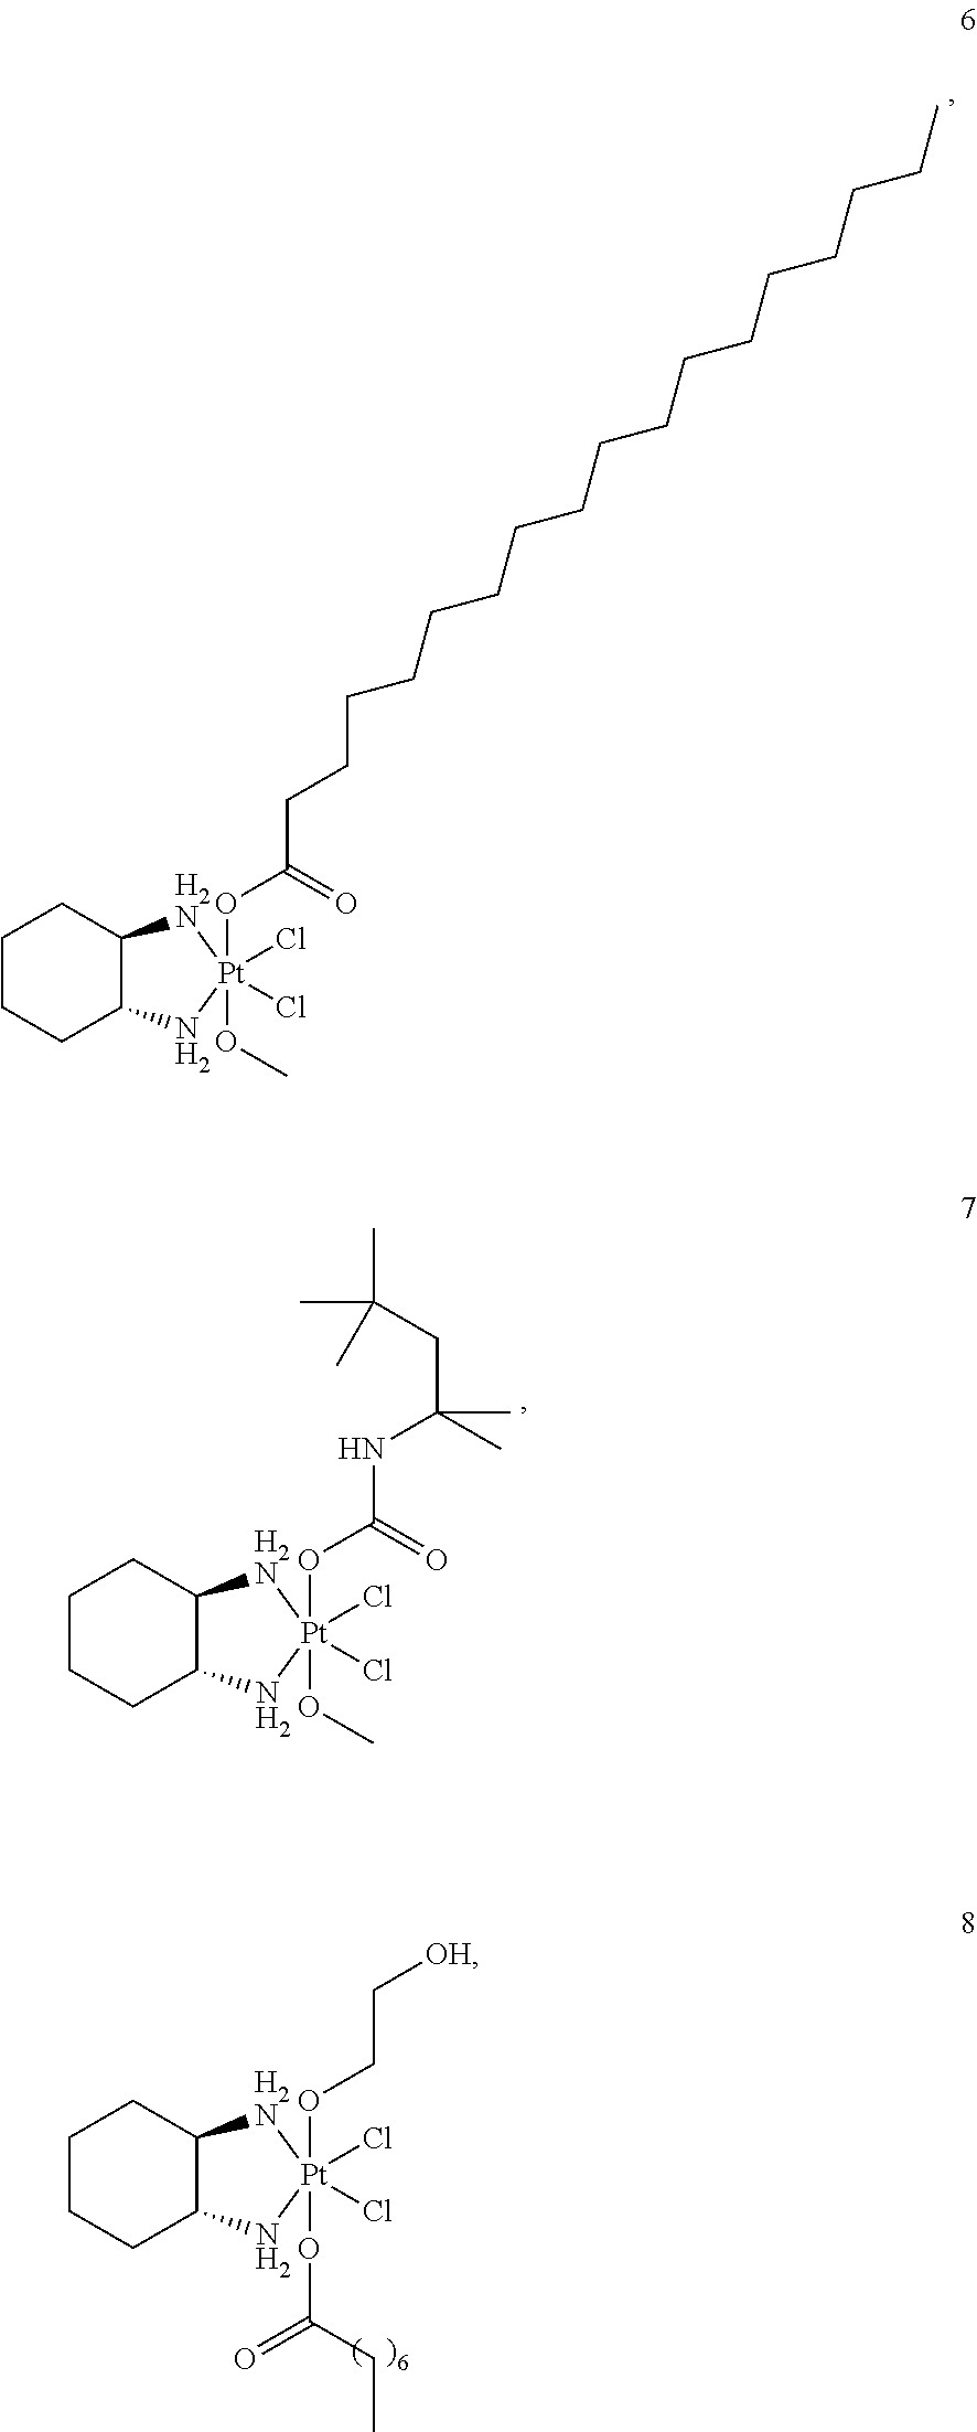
C1CCC2C(C1)[H2N][Pt](OC(=O)CCCCCCCCCCCCCCCCC)(OC)(Cl)(Cl)N2.C1CCC2C(C1)[H2N][Pt](OC(=O)NC(C)(C)CC(C)(C)C)(OC)(Cl)(Cl)N2.C1CCC2C(C1)[H2N][Pt](OCC[OH])(OC(=O)CC)(Cl)(Cl)N2
